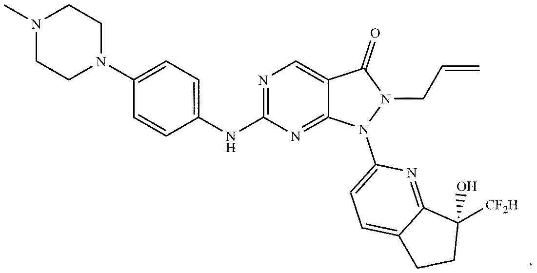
CN1CCN(C2=CC=C(NC3=NC=C4C(=N3)N(C3=CC=C5C(=N3)C([CF2H])(O)CC5)N(CC=C)C4=O)C=C2)CC1
